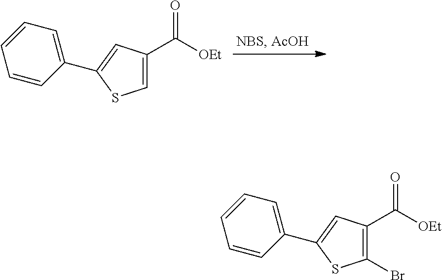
C1=C(C([OEt])=O)C=C(C2=CC=CC=C2)S1.C1(Br)=C(C([OEt])=O)C=C(C2=CC=CC=C2)S1
